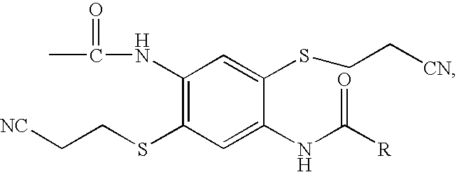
C(NC1=C(SCC[NC])C=C(NC([R])=O)C(SCC[CN])=C1)(=O)C
